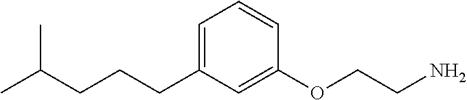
C1=C(CCCC(C)C)C=C(OCCN)C=C1
